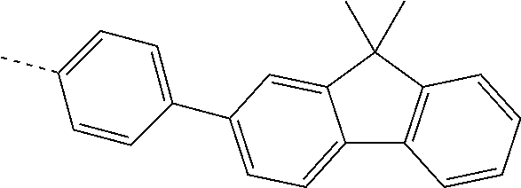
C12=CC=C(C3=CC=C(C)C=C3)C=C1C(C)(C)C1=C2C=CC=C1
